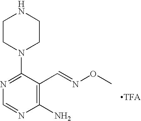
C1(N)=C(C=NOC)C(N2CCNCC2)=NC=N1
